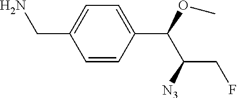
C1=CC(C(OC)C([N3])CF)=CC=C1CN
